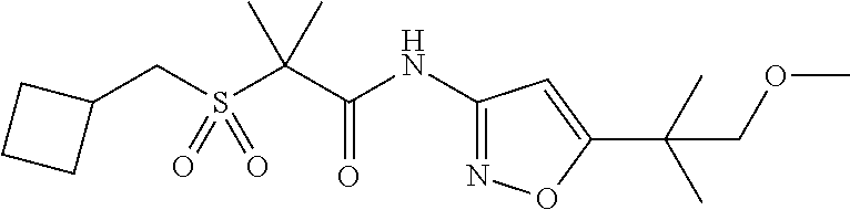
C1(NC(C(C)(C)S(CC2CCC2)(=O)=O)=O)=NOC(C(C)(C)COC)=C1
